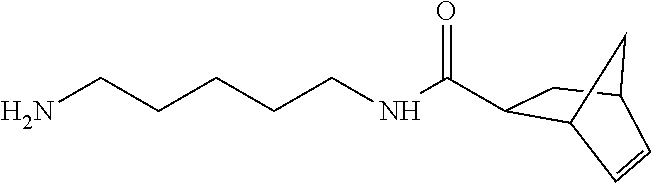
NCCCCCNC(=O)C1C2C=CC(C1)C2
